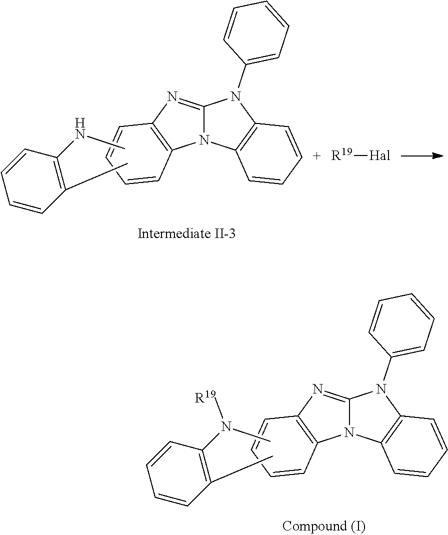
C12=NC3=C(N1C1=C(N2C2=CC=CC=C2)C=CC=C1)C=CC=C3.CN(C1=C(C)C=CC=C1)[R19].C12=NC3=C(N1C1=C(N2C2=CC=CC=C2)C=CC=C1)C=CC=C3.CNC1=C(C)C=CC=C1.[R19][Hal]
